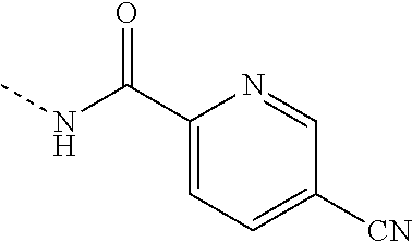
C1=C(C(=O)NC)N=CC([CN])=C1
